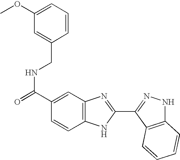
N(C(C1=CC2=C(C=C1)NC(C1=NNC3=C1C=CC=C3)=N2)=O)CC1=CC(OC)=CC=C1
